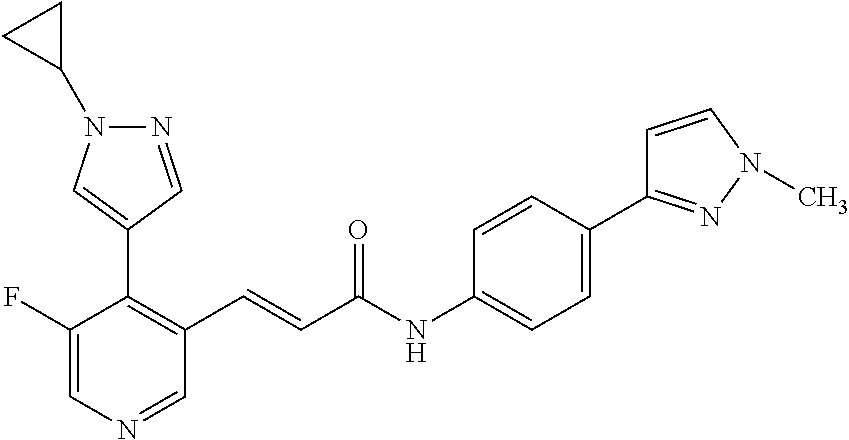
C1(F)=CN=CC(C=CC(NC2=CC=C(C3=NN(C)C=C3)C=C2)=O)=C1C1=CN(C2CC2)N=C1
